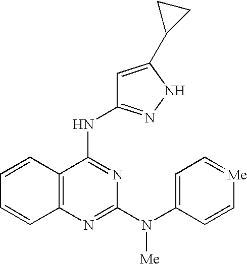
C1=CC2=C(C=C1)N=C(N(C1=CC=[Me]C=C1)[Me])N=C2NC1=NNC(C2CC2)=C1
